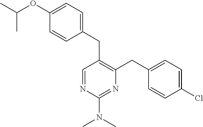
C1(CC2=C(CC3=CC=C(Cl)C=C3)N=C(N(C)C)N=C2)=CC=C(OC(C)C)C=C1
